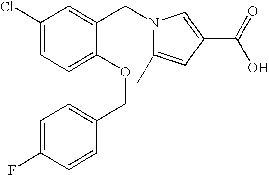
C1(Cl)=CC=C(OCC2=CC=C(F)C=C2)C(CN2C(C)=CC(C(=O)O)=C2)=C1
